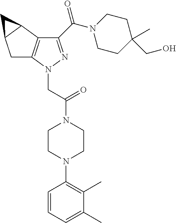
C(=O)(N1CCC(CO)(C)CC1)C1=NN(CC(=O)N2CCN(C3=C(C)C(C)=CC=C3)CC2)C2=C1C1C(C2)C1
